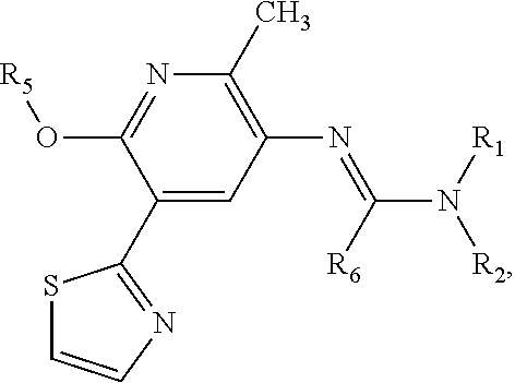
N1=C(O[R5])C(C2=NC=CS2)=CC(N=C(N([R1])[R2])[R6])=C1C
